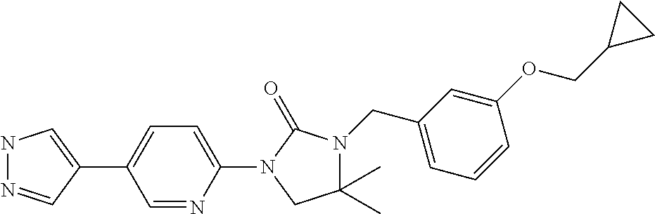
N1N=CC(C2=CC=C(N3C(=O)N(CC4=CC=CC(OCC5CC5)=C4)C(C)(C)C3)N=C2)=C1
